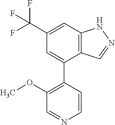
C12=C(C=C(C(F)(F)F)C=C1C1=C(OC)C=NC=C1)NN=C2
